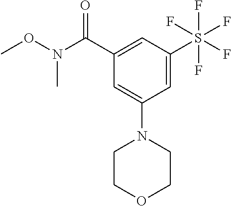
C1(C(N(OC)C)=O)=CC(S(F)(F)(F)(F)F)=CC(N2CCOCC2)=C1
